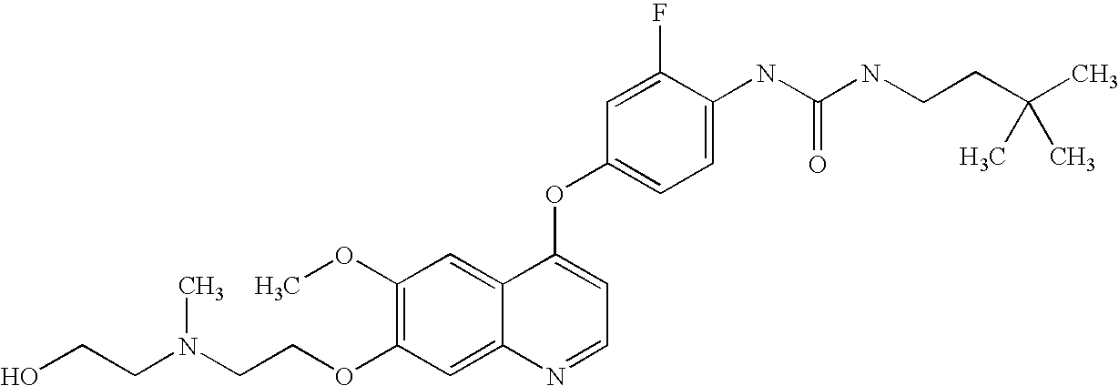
C1(OC)=C(OCCN(CCO)C)C=C2C(=C1)C(OC1=CC=C(NC(NCCC(C)(C)C)=O)C(F)=C1)=CC=N2
